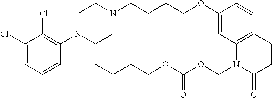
C1(Cl)=CC=CC(N2CCN(CCCCOC3=CC4=C(C=C3)CCC(=O)N4COC(OCCC(C)C)=O)CC2)=C1Cl
